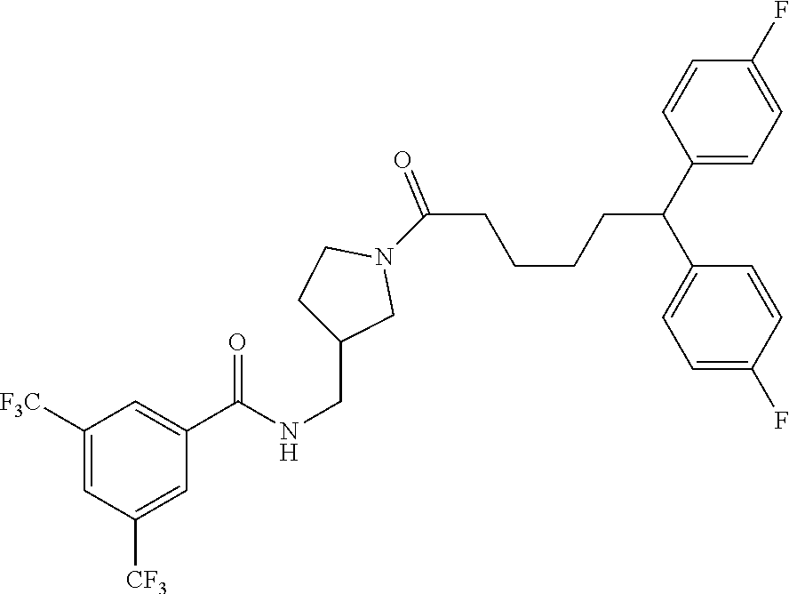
N1(C(CCCCC(C2=CC=C(F)C=C2)C2=CC=C(F)C=C2)=O)CCC(CNC(C2=CC([F3C])=CC([CF3])=C2)=O)C1
